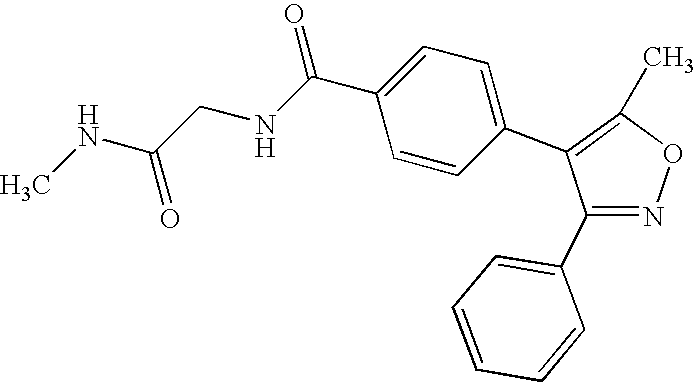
C1(C2=CC=CC=C2)=NOC(C)=C1C1=CC=C(C(NCC(NC)=O)=O)C=C1
